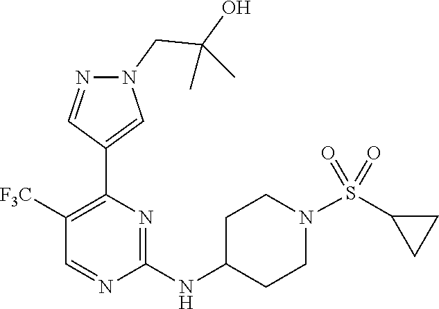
N1=CC([F3C])=C(C2=CN(CC(C)(O)C)N=C2)N=C1NC1CCN(S(=O)(=O)C2CC2)CC1
